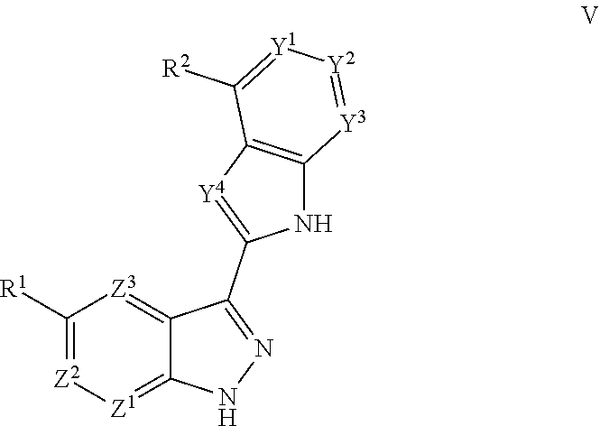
C1([R1])=[Z2][Z1]=C2C(=[Z3]1)C(C1=[Y4]C3=C(N1)[Y3]=[Y2][Y1]=C3[R2])=NN2
